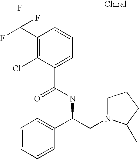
C1(C(F)(F)F)=C(Cl)C(C(=O)NC(C2=CC=CC=C2)CN2CCCC2C)=CC=C1
